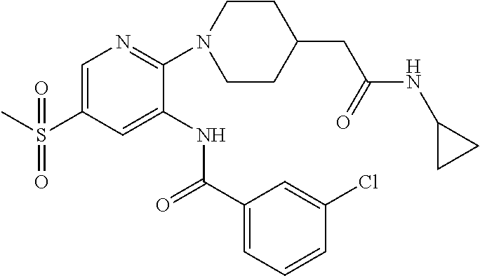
C1=C(S(C)(=O)=O)C=C(NC(C2=CC=CC(Cl)=C2)=O)C(N2CCC(CC(=O)NC3CC3)CC2)=N1
